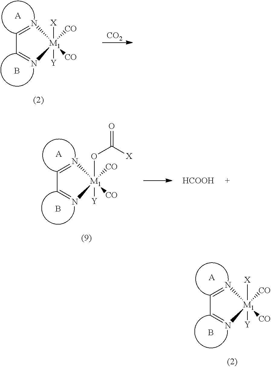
C1=N[M1]([X])([Y])([CO])([CO])N=C1.[A].B.[CO2].C1=N[M1]([X])([Y])([CO])([CO])N=C1.[A].B.C1=N[M1](OC(=O)[X])([Y])([CO])([CO])N=C1.[A].B.[HCOOH]
